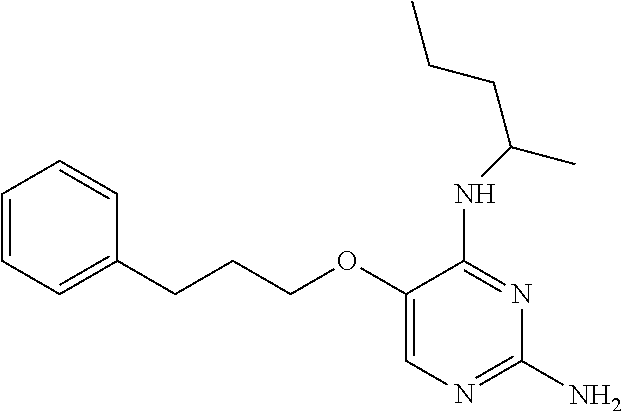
C1=CC=C(CCCOC2=CN=C(N)N=C2NC(C)CCC)C=C1
